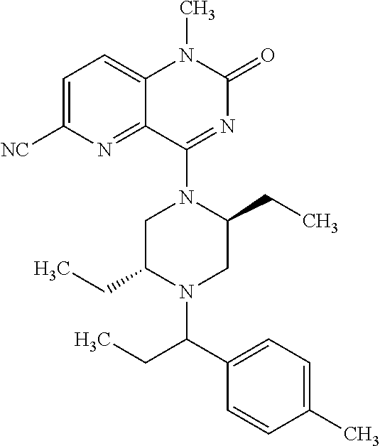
C1=C([NC])N=C2C(=C1)N(C)C(=O)N=C2N1C(CC)CN(C(C2=CC=C(C)C=C2)CC)C(CC)C1
